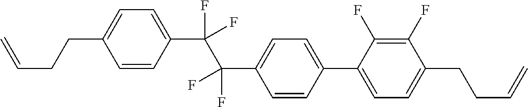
C1=CC(C(C(C2=CC=C(C3=CC=C(CCC=C)C(F)=C3F)C=C2)(F)F)(F)F)=CC=C1CCC=C
